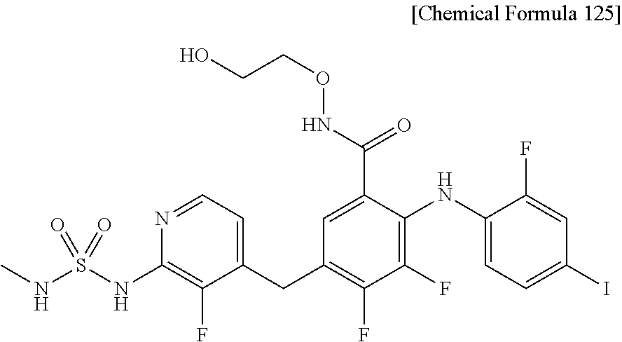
N1=CC=C(CC2=C(F)C(F)=C(NC3=CC=C(I)C=C3F)C(C(NOCCO)=O)=C2)C(F)=C1NS(NC)(=O)=O
